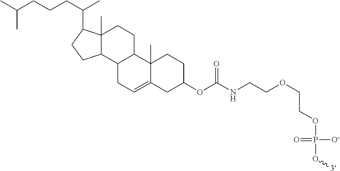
C12(C)C(C3C(CC1)C1(C)C(=CC3)CC(OC(NCCOCCOP([O-])(=O)O[3])=O)CC1)CCC2C(C)CCCC(C)C
